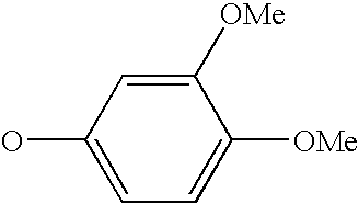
C1(O)=CC=C([OMe])C([OMe])=C1
